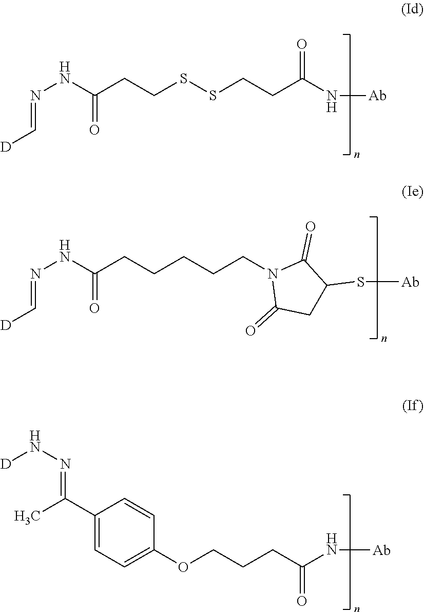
O=C(N[Ab])CCSSCCC(NN=C[D])=O.N1(CCCCCC(NN=C[D])=O)C(=O)CC(S[Ab])C1=O.C1(C(C)=NN[D])=CC=C(OCCCC(N[Ab])=O)C=C1
